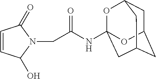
C1=CC(O)N(CC(NC23OC4CC(CC(C2)C4)O3)=O)C1=O
